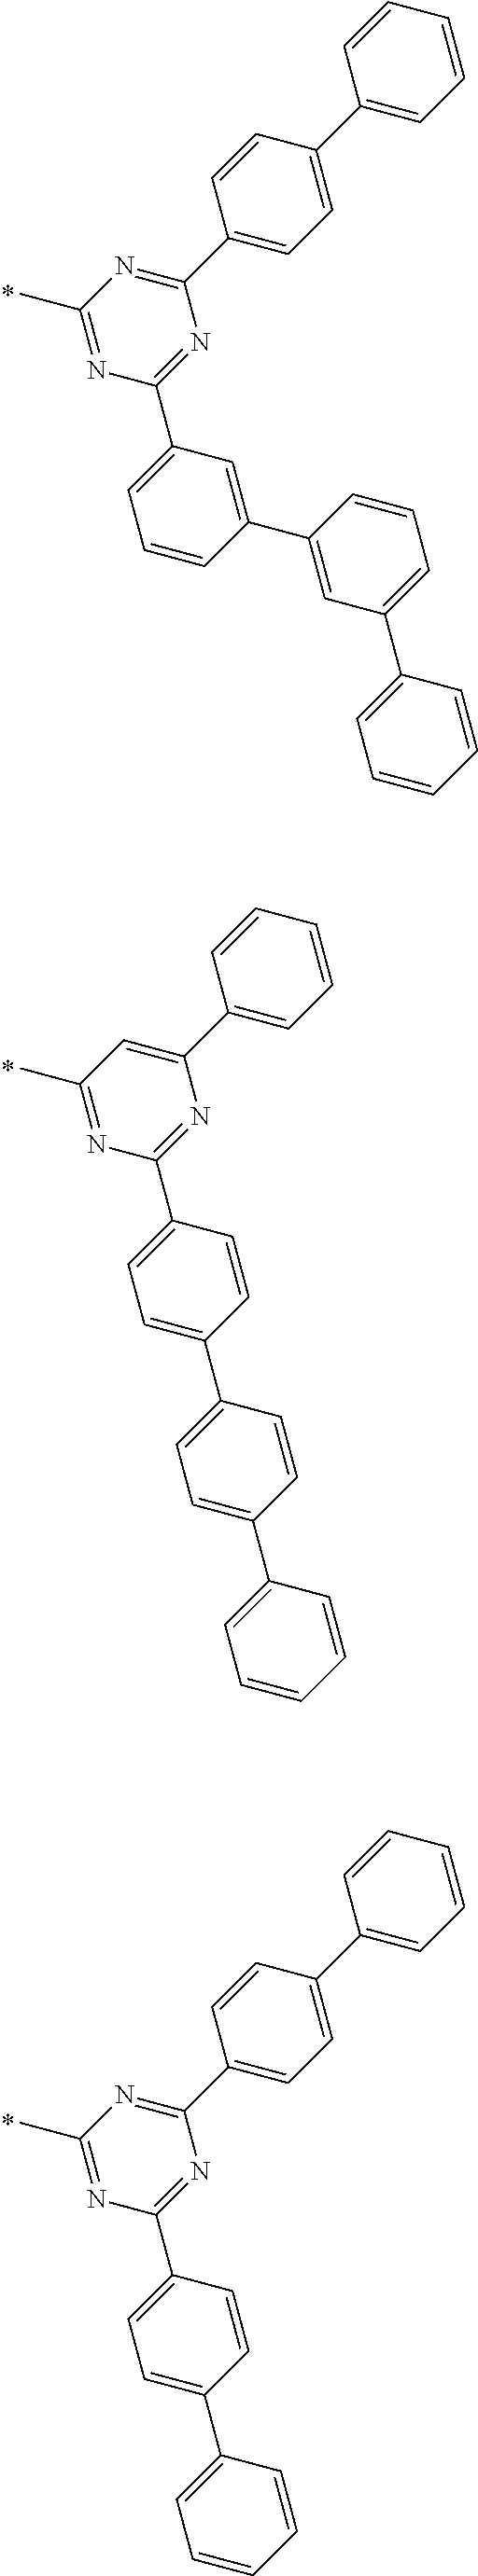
C1(C2=CC=C(C3=CC=CC=C3)C=C2)=NC(C)=NC(C2=CC=CC(C3=CC(C4=CC=CC=C4)=CC=C3)=C2)=N1.C1(C2=CC=CC=C2)=CC(C)=NC(C2=CC=C(C3=CC=C(C4=CC=CC=C4)C=C3)C=C2)=N1.C1(C2=CC=C(C3=CC=CC=C3)C=C2)=NC(C)=NC(C2=CC=C(C3=CC=CC=C3)C=C2)=N1
